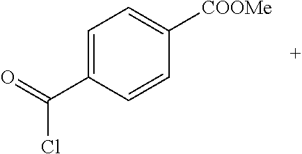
C1(C(=O)Cl)=CC=C([COOMe])C=C1
